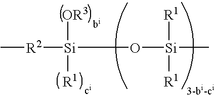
[R2]([Si](O[Si](C)([R1])[R1])([OR3])[R1])C
